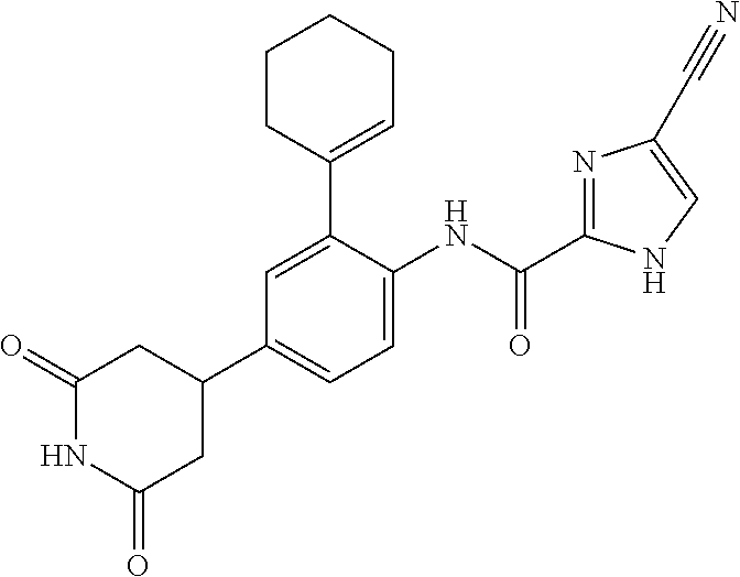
C1(=O)NC(=O)CC(C2=CC=C(NC(C3=NC(C#N)=CN3)=O)C(C3=CCCCC3)=C2)C1
